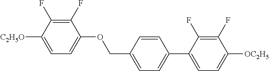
C1(F)=C(F)C([C2H5O])=CC=C1OCC1=CC=C(C2=CC=C([OC2H5])C(F)=C2F)C=C1
